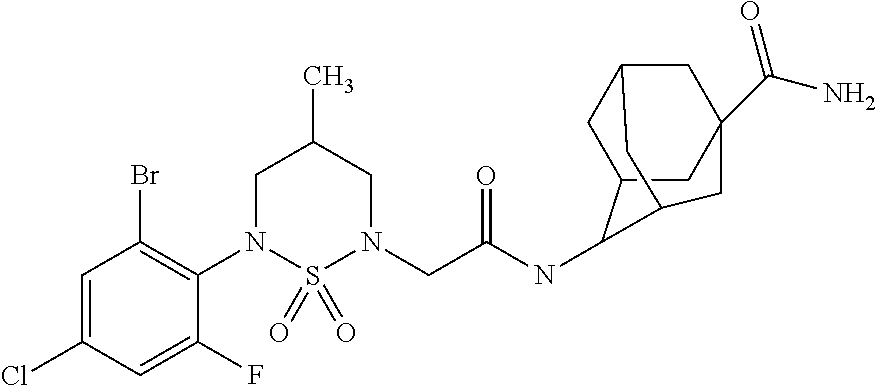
C1=C(Cl)C=C(F)C(N2S(=O)(=O)N(CC(NC3C4CC5CC(C(=O)N)(CC3C5)C4)=O)CC(C)C2)=C1Br
